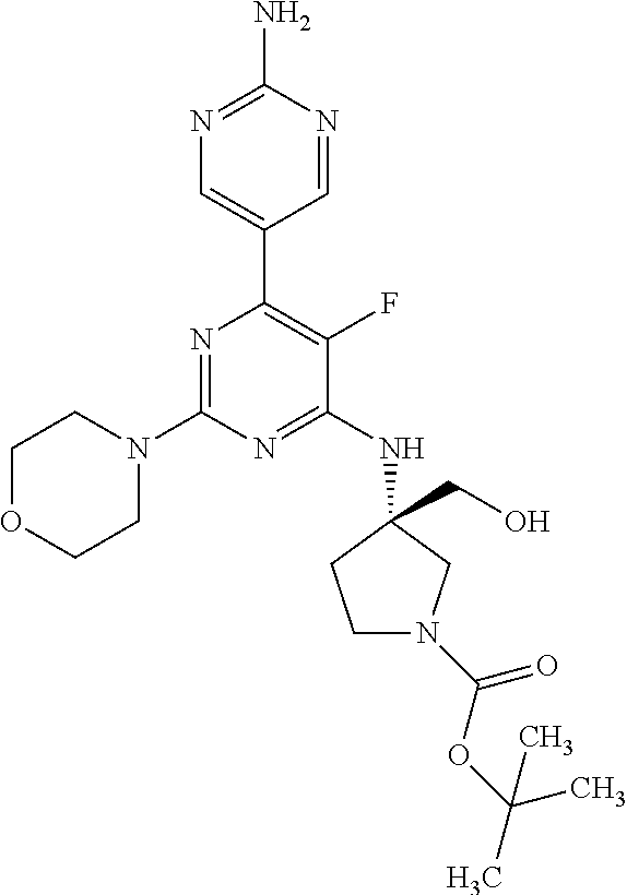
N1=C(N2CCOCC2)N=C(NC2(CO)CCN(C(OC(C)(C)C)=O)C2)C(F)=C1C1=CN=C(N)N=C1
